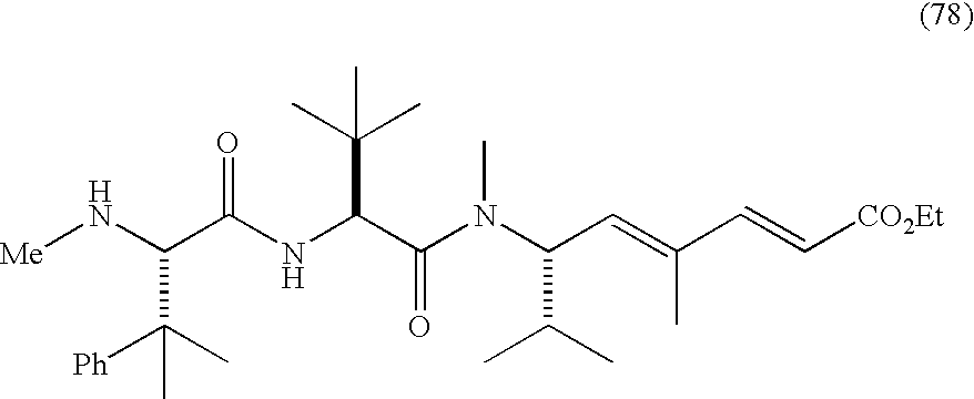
C(C(NC(C(N(C(C=C(C=C[CO2Et])C)C(C)C)C)=O)C(C)(C)C)=O)(N[Me])C(C)([Ph])C
